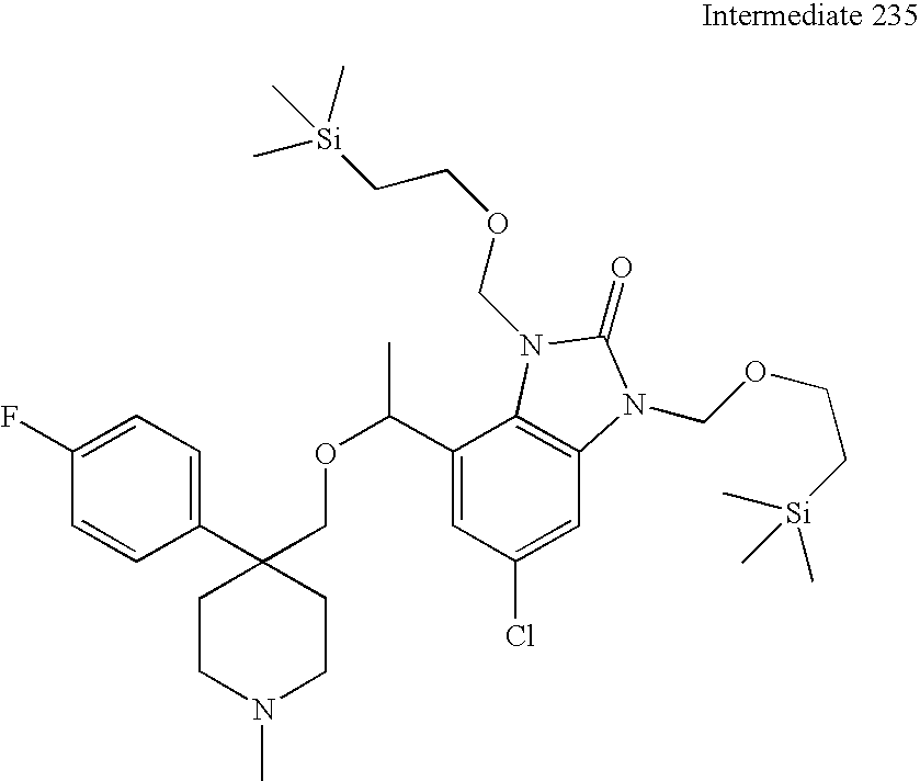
C1(C2(COC(C)C3=CC(Cl)=CC4=C3N(COCC[Si](C)(C)C)C(=O)N4COCC[Si](C)(C)C)CCN(C)CC2)=CC=C(F)C=C1
